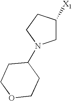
C1CN(C2CCOCC2)CC1[X1]
